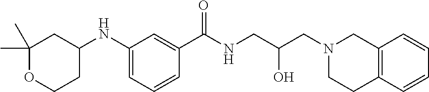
C1=CC=C(NC2CC(C)(C)OCC2)C=C1C(NCC(CN1CCC2=C(C1)C=CC=C2)O)=O
